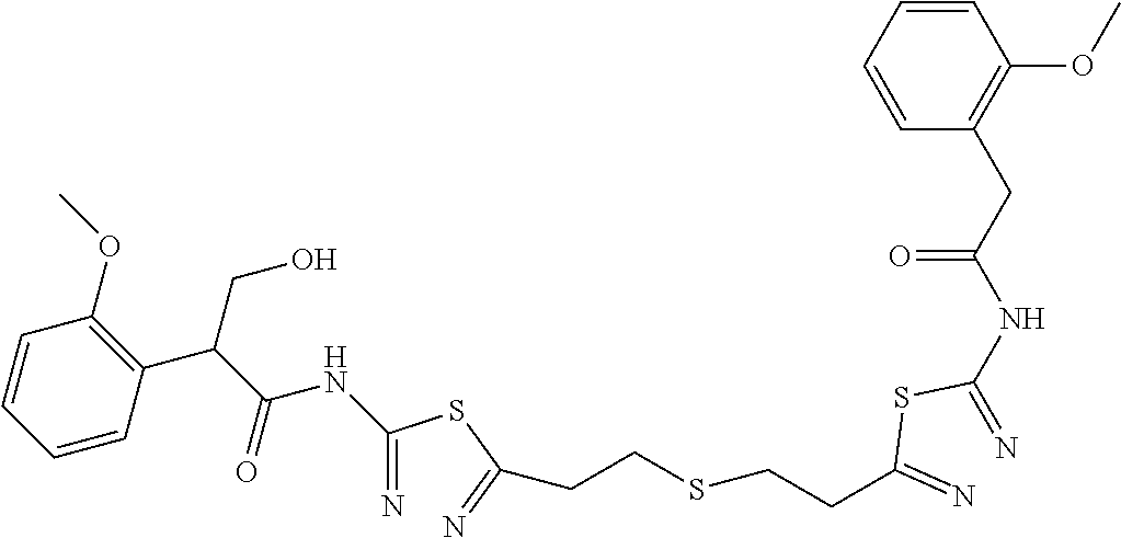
C(=N)(SC(=N)CCSCCC(=N)SC(=N)NC(CC1=C(OC)C=CC=C1)=O)NC(C(CO)C1=C(OC)C=CC=C1)=O
